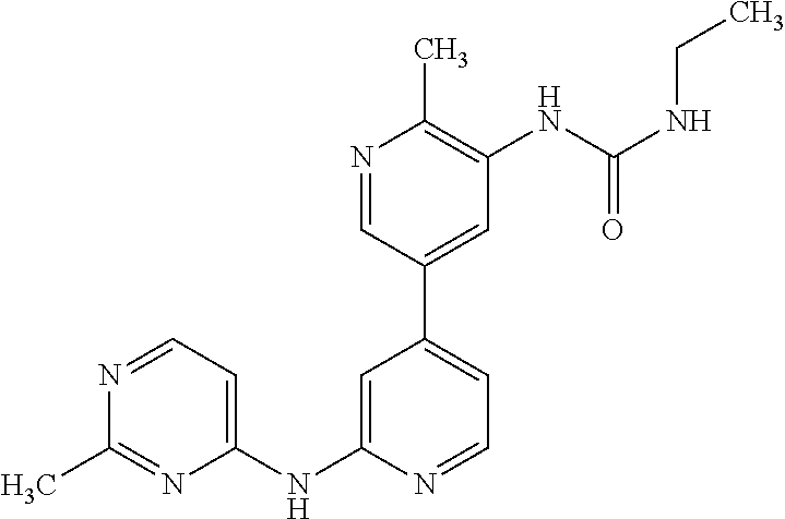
C1=NC(NC2=CC=NC(C)=N2)=CC(C2=CC(NC(NCC)=O)=C(C)N=C2)=C1
